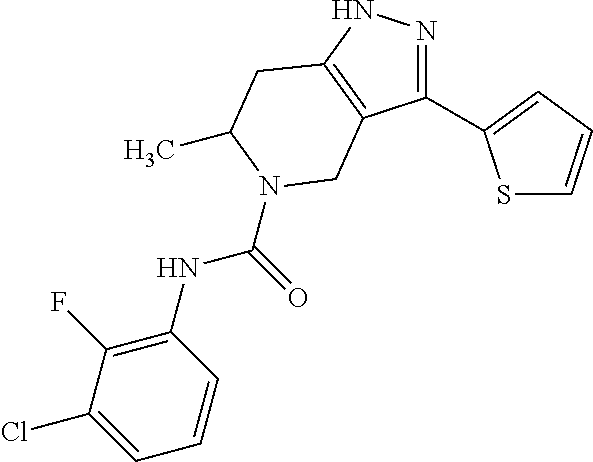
N1=C(C2=CC=CS2)C2=C(N1)CC(C)N(C(=O)NC1=C(F)C(Cl)=CC=C1)C2
